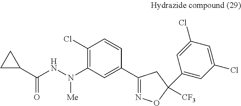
C1(Cl)=C(N(NC(C2CC2)=O)[Me])C=C(C2=NOC(C3=CC(Cl)=CC(Cl)=C3)([CF3])C2)C=C1
